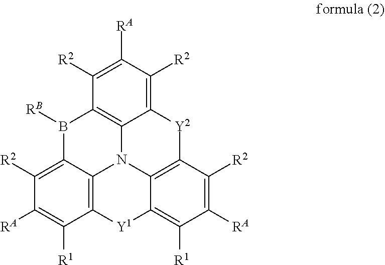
C1([R2])=C([RA])C([R2])=C2C3=C1B([RB])C1=C([R2])C([RA])=C([R1])C4=C1N3C1=C([Y2]2)C([R2])=C([RA])C([R1])=C1[Y1]4
